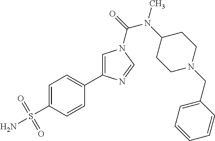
C1=C(S(N)(=O)=O)C=CC(C2=CN(C(=O)N(C3CCN(CC4=CC=CC=C4)CC3)C)C=N2)=C1
